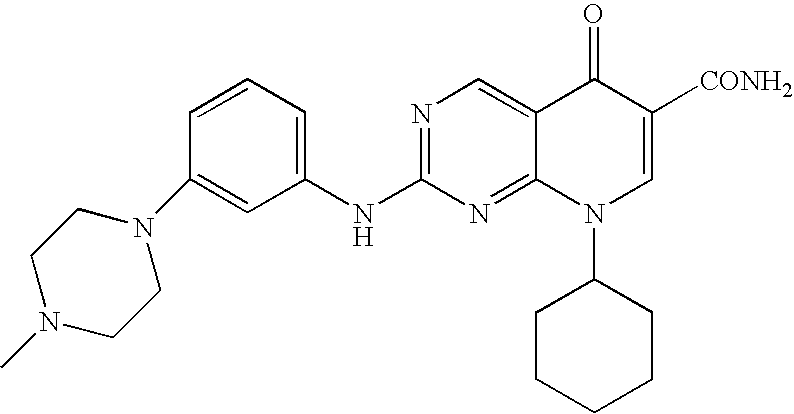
C1(N2CCN(C)CC2)=CC(NC2=NC=C3C(=N2)N(C2CCCCC2)C=C([CONH2])C3=O)=CC=C1
